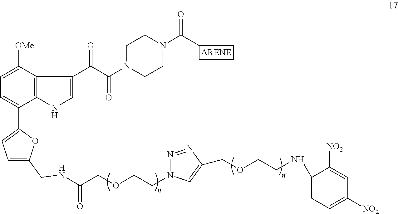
C1=C(C2=CC=C(CNC(COCCN3N=NC(COCCNC4=CC=C([NO2])C=C4[NO2])=C3)=O)O2)C2=C(C([OMe])=C1)C(C(C(N1CCN(C(C)=O)CC1)=O)=O)=CN2
